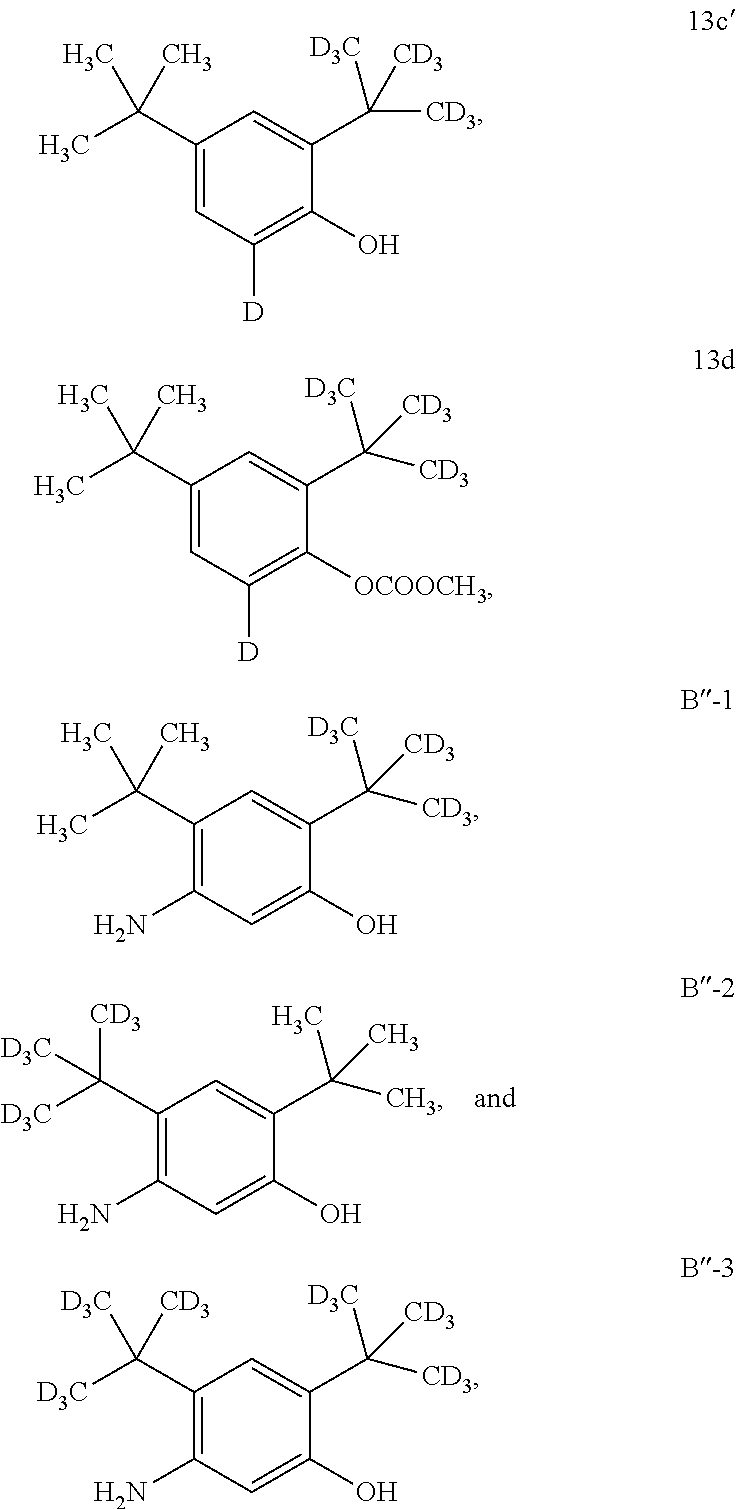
C1(C([D3C])([D3C])[CD3])=C(N)C=C(O)C(C(C)(C)C)=C1.C1(C(C)(C)C)=CC([D])=C(O)C(C([CD3])([D3C])[CD3])=C1.C1(C(C)(C)C)=CC([D])=C([OCOOCH3])C(C([CD3])([D3C])[CD3])=C1.C1(C(C)(C)C)=C(N)C=C(O)C(C([CD3])([D3C])[CD3])=C1.C1(C([D3C])([D3C])[CD3])=C(N)C=C(O)C(C([CD3])([D3C])[CD3])=C1
